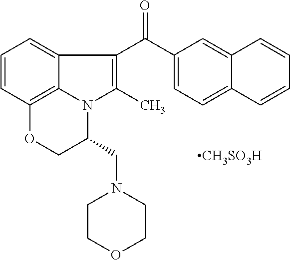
C1(C(C2=C(C)N3C4=C(C=CC=C24)OCC3CN2CCOCC2)=O)=CC=C2C(=C1)C=CC=C2.[CH3SO3H]
